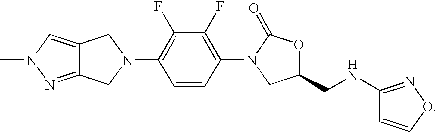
C12=CN(C)N=C1CN(C1=C(F)C(F)=C(N3CC(CNC4=NOC=C4)OC3=O)C=C1)C2
